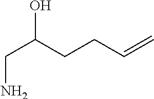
OC(CCC=C)CN
